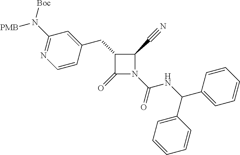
C1(CC2=CC(N([Boc])[PMB])=NC=C2)C(=O)N(C(=O)NC(C2=CC=CC=C2)C2=CC=CC=C2)C1C#N
